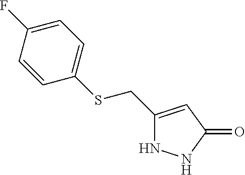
C1(CSC2=CC=C(F)C=C2)=CC(=O)NN1
